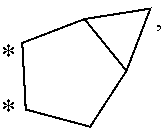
C1CC2C(C1)C2
